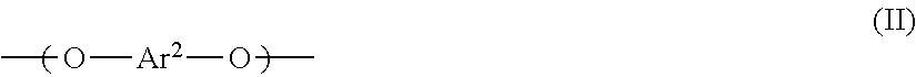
CO[Ar2]OC
